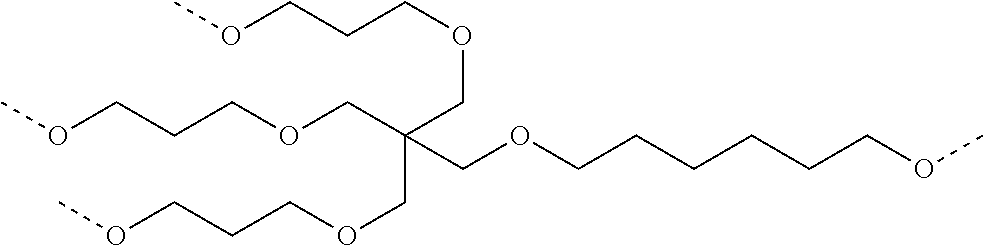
COCCCOCC(COCCCOC)(COCCCOC)COCCCCCCOC
